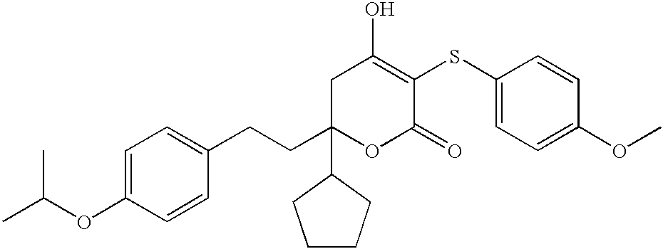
C1C(CCC2=CC=C(OC(C)C)C=C2)(C2CCCC2)OC(=O)C(SC2=CC=C(OC)C=C2)=C1O
